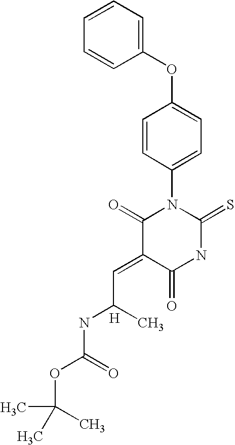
C1(OC2=CC=CC=C2)=CC=C(N2C(=O)C(=CC(NC(OC(C)(C)C)=O)C)C(=O)NC2=S)C=C1.[H]
